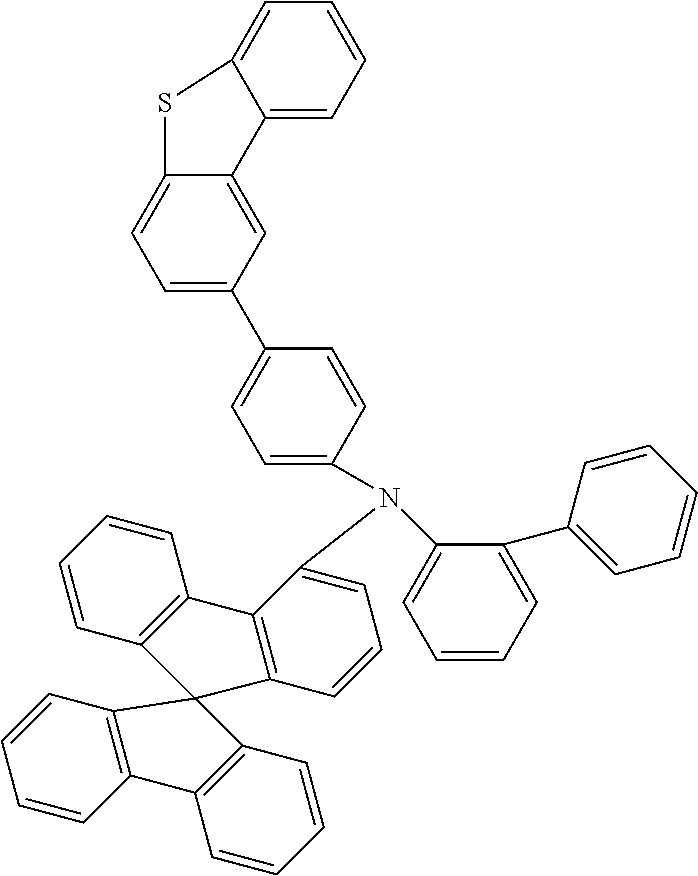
C1(C2=CC=C3C(=C2)C2=CC=CC=C2S3)=CC=C(N(C2=CC=CC=C2C2=CC=CC=C2)C2=CC=CC3=C2C2=C(C=CC=C2)C32C3=C(C=CC=C3)C3=C2C=CC=C3)C=C1
